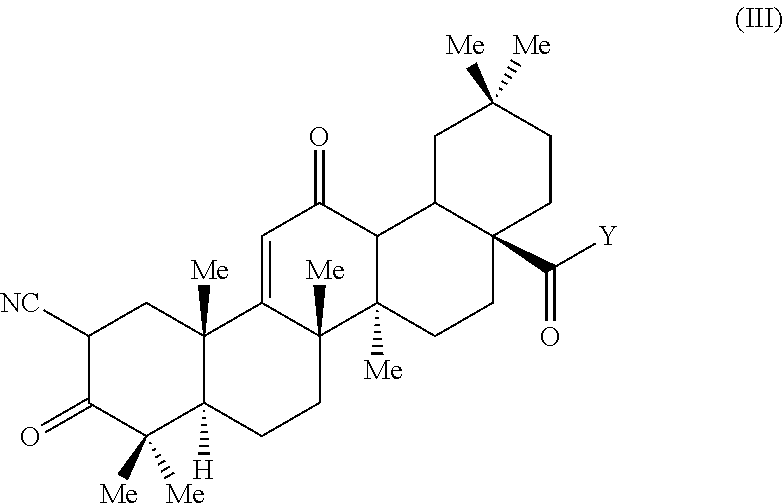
C1([NC])C(=O)C([Me])([Me])C2([H])C([Me])(C1)C1=CC(=O)C3C([Me])(C1([Me])CC2)CCC1(C([Y])=O)C3CC([Me])([Me])CC1
